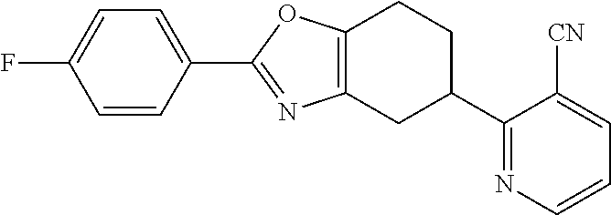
C1(F)=CC=C(C2=NC3=C(O2)CCC(C2=NC=CC=C2[CN])C3)C=C1
